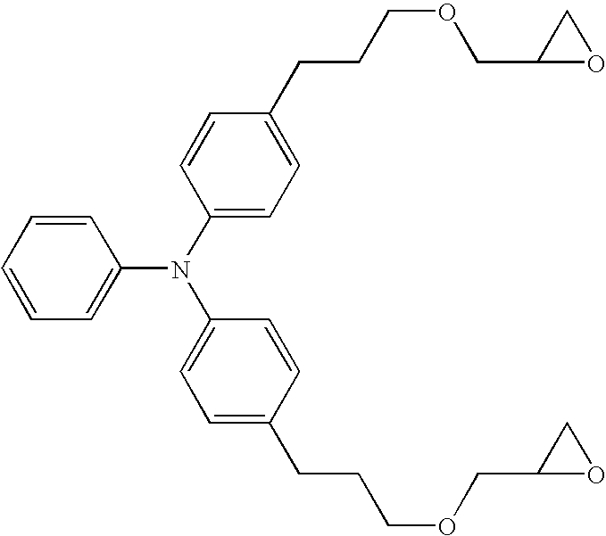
C1=CC=CC(N(C2=CC=C(CCCOCC3OC3)C=C2)C2=CC=C(CCCOCC3OC3)C=C2)=C1
